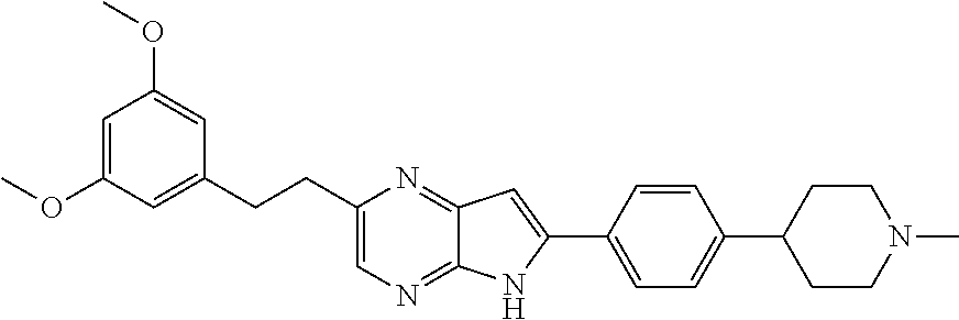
C1=C(OC)C=C(CCC2=CN=C3C(=N2)C=C(C2=CC=C(C4CCN(C)CC4)C=C2)N3)C=C1OC
